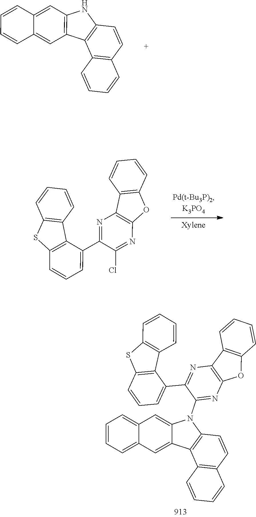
C1=CC2=C(C3=C1NC1=C3C=C3C(=C1)C=CC=C3)C=CC=C2.C1(C2=NC3=C(N=C2Cl)OC2=C3C=CC=C2)=CC=CC2=C1C1=C(S2)C=CC=C1.C1=CC2=C(C3=C1N(C1=NC4=C(N=C1C1=CC=CC5=C1C1=C(S5)C=CC=C1)C1=C(O4)C=CC=C1)C1=CC4=CC=CC=C4C=C31)C=CC=C2
